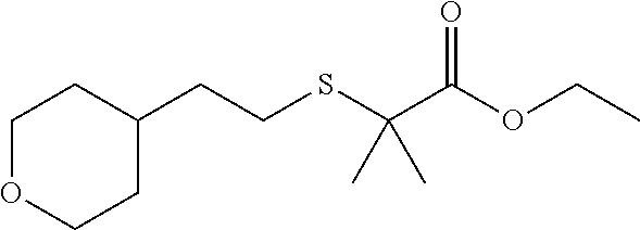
C1OCCC(CCSC(C(OCC)=O)(C)C)C1
